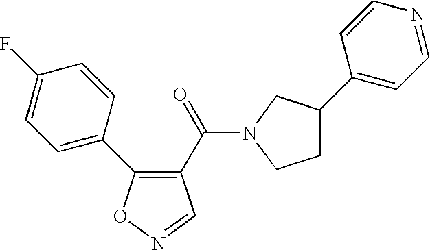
C1=C(C2=C(C(=O)N3CC(C4=CC=NC=C4)CC3)C=NO2)C=CC(F)=C1
